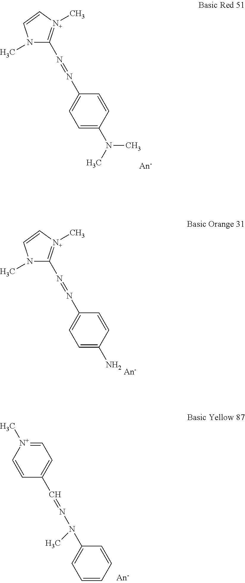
N1(C)C(N=NC2=CC=C(N(C)C)C=C2)=[N+](C)C=C1.N1(C)C(N=NC2=CC=C(N)C=C2)=[N+](C)C=C1.C1=[N+](C)C=CC(C=NN(C2=CC=CC=C2)C)=C1
